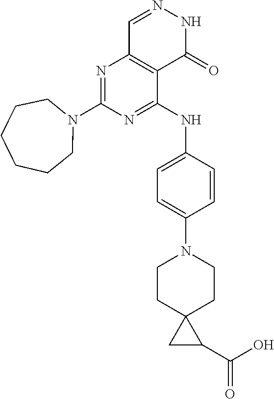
N1=C(N2CCCCCC2)N=C(NC2=CC=C(N3CCC4(CC3)CC4C(O)=O)C=C2)C2=C1C=NNC2=O
